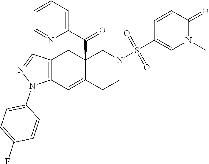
C12(C(C3=CC=CC=N3)=O)C(=CC3=C(C1)C=NN3C1=CC=C(F)C=C1)CCN(S(=O)(=O)C1=CN(C)C(=O)C=C1)C2
